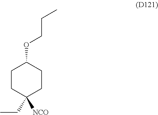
C1CC(CC)([NCO])CCC1OCCC
